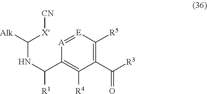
C1(C([R3])=O)=C([R5])[E]=[A]C(C(NC([X][CN])[Alk])[R1])=C1[R4]
